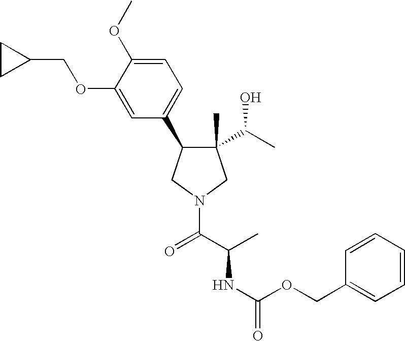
C1(C)(C(C)O)C(C2=CC=C(OC)C(OCC3CC3)=C2)CN(C(C(C)NC(=O)OCC2=CC=CC=C2)=O)C1
